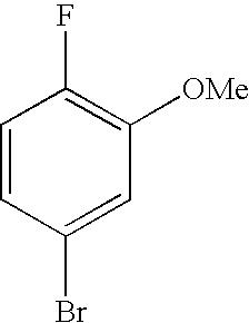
C1=CC(Br)=CC([OMe])=C1F
